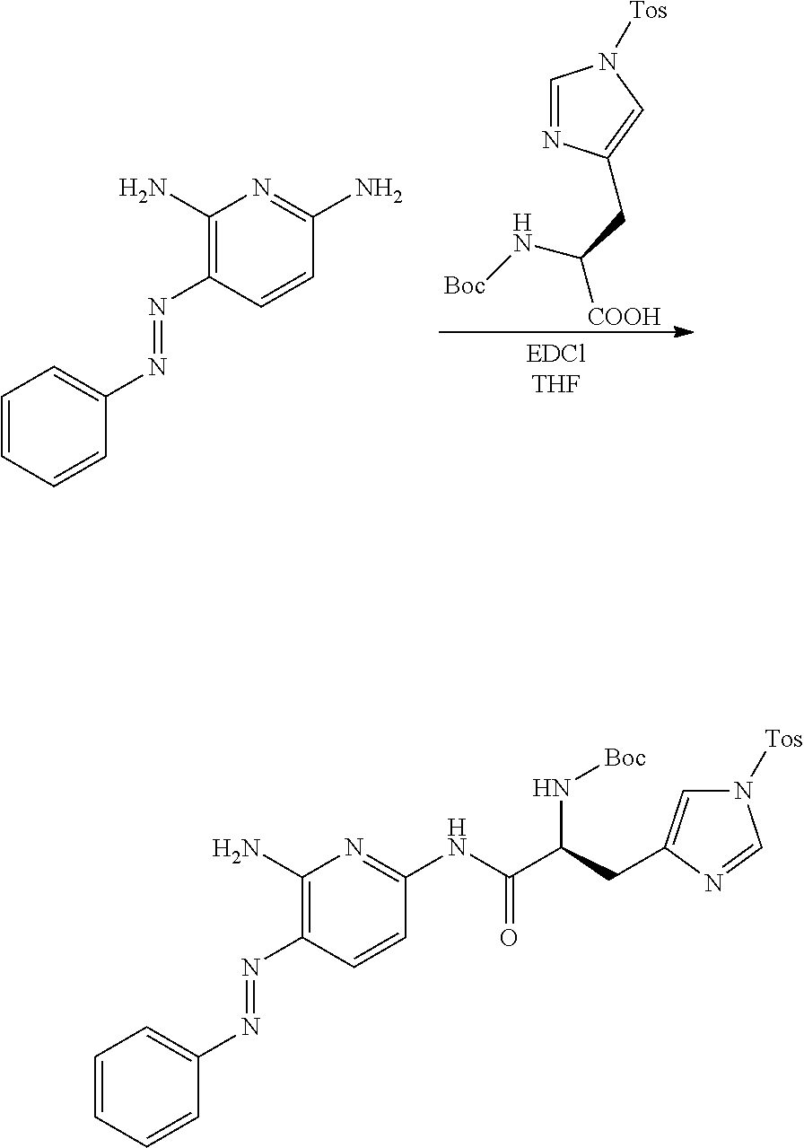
C1=NC(CC([COOH])N[Boc])=CN1[Tos].C1=CC=CC(N=NC2=C(N)N=C(N)C=C2)=C1.C1=CC=CC(N=NC2=C(N)N=C(NC(C(CC3=CN([Tos])C=N3)N[Boc])=O)C=C2)=C1
